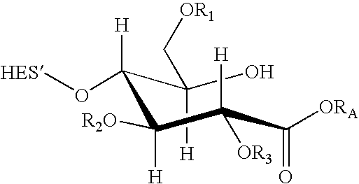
OC(C([H])(O[HES])C([H])([R2O])C(C(=O)[ORA])([H])[OR3])([H])C[OR1]
